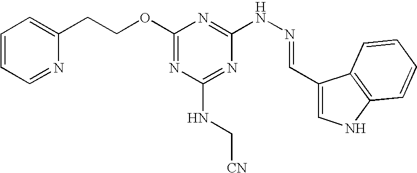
C1(OCCC2=CC=CC=N2)=NC(NC[CN])=NC(NN=CC2=CNC3=C2C=CC=C3)=N1
